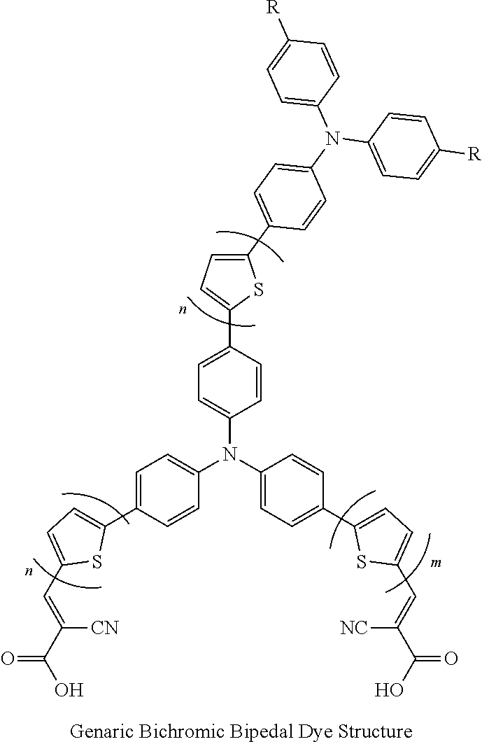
C1(C2=CC=C(N(C3=CC=C([R])C=C3)C3=CC=C([R])C=C3)C=C2)=CC=C(C2=CC=C(N(C3=CC=C(C4=CC=C(C=C(C(O)=O)[NC])S4)C=C3)C3=CC=C(C4=CC=C(C=C([CN])C(=O)O)S4)C=C3)C=C2)S1
